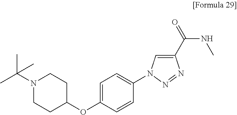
N1(C(C)(C)C)CCC(OC2=CC=C(N3C=C(C(=O)NC)N=N3)C=C2)CC1
